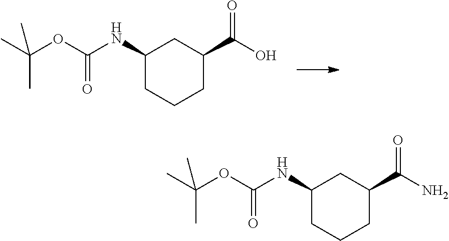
C1(NC(OC(C)(C)C)=O)CCCC(C(O)=O)C1.C1(NC(OC(C)(C)C)=O)CCCC(C(N)=O)C1
